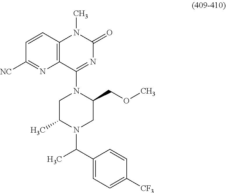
CN1C(=O)N=C(N2C(COC)CN(C(C3=CC=C([CF3])C=C3)C)C(C)C2)C2=C1C=CC([NC])=N2
